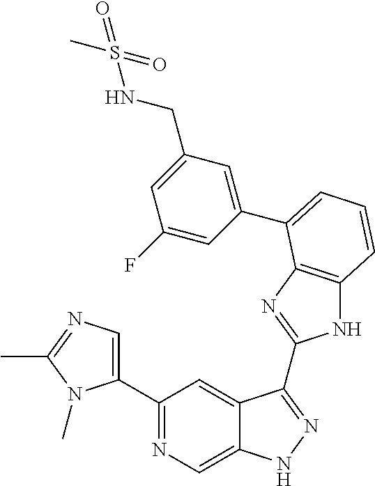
C1(C2=NC=C3C(=C2)C(C2=NC4=C(N2)C=CC=C4C2=CC(CNS(C)(=O)=O)=CC(F)=C2)=NN3)=CN=C(C)N1C
